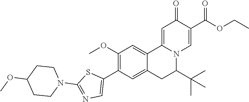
C1(OC)CCN(C2=NC=C(C3=C(OC)C=C4C5=CC(=O)C(C(=O)OCC)=CN5C(C(C)(C)C)CC4=C3)S2)CC1
